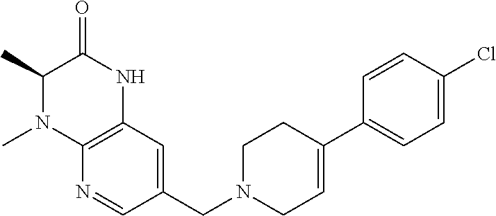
C1=CC(Cl)=CC=C1C1=CCN(CC2=CC3=C(N=C2)N(C)C(C)C(=O)N3)CC1
